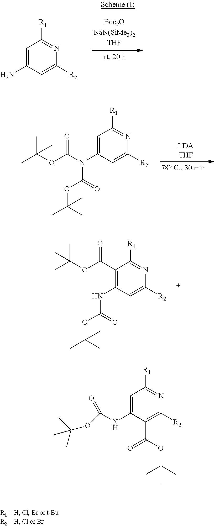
C1=C(N)C=C([R2])N=C1[R1].C1=C(N(C(OC(C)(C)C)=O)C(OC(C)(C)C)=O)C=C([R2])N=C1[R1].C1(C(OC(C)(C)C)=O)=C(NC(OC(C)(C)C)=O)C=C([R2])N=C1[R1].C1=C(NC(OC(C)(C)C)=O)C(C(=O)OC(C)(C)C)=C([R2])N=C1[R1]
